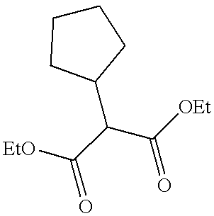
C(C(C(=O)[OEt])C1CCCC1)([EtO])=O
